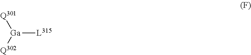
[L315][Ga]([Q301])[Q302]
